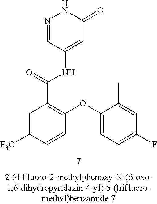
C1=C([F3C])C=CC(OC2=CC=C(F)C=C2C)=C1C(=O)NC1=CC(=O)NN=C1
